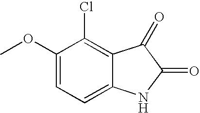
C1(OC)=CC=C2C(=C1Cl)C(=O)C(=O)N2
